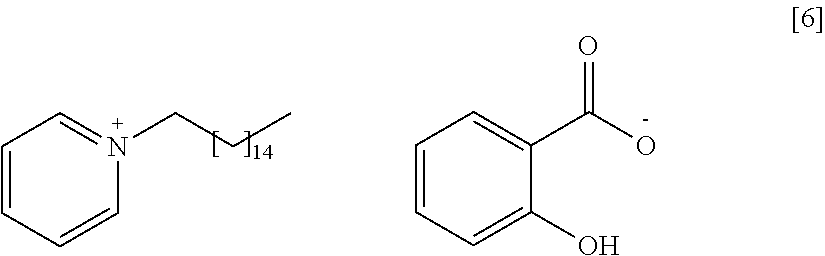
C1=CC=CN(CCC)=C1.C1=CC=C(O)C(C(O)=O)=C1
